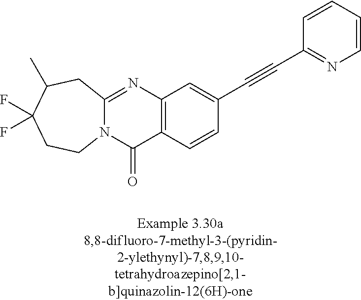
N12C(=NC3=C(C1=O)C=CC(C#CC1=NC=CC=C1)=C3)CC(C)C(F)(F)CC2
